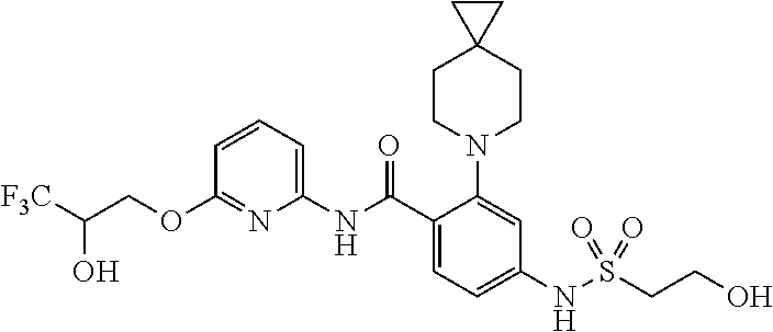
C1(OCC([F3C])O)=NC(NC(C2=CC=C(NS(CCO)(=O)=O)C=C2N2CCC3(CC2)CC3)=O)=CC=C1
